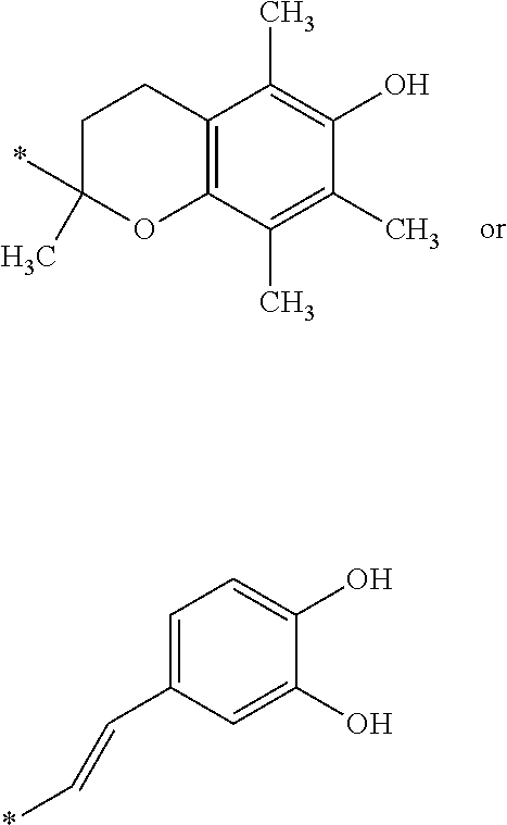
C1C(*)(C)OC2=C(C1)C(C)=C(O)C(C)=C2C.C1=C(C=C*)C=C(O)C(O)=C1
